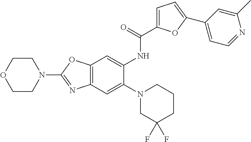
C12=C(C=C(N3CC(F)(F)CCC3)C(NC(C3=CC=C(C4=CC=NC(C)=C4)O3)=O)=C1)N=C(N1CCOCC1)O2
